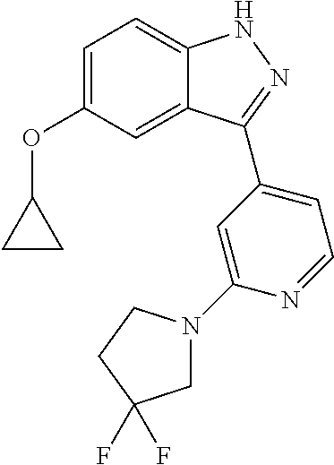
C1=C(OC2CC2)C=C2C(=C1)NN=C2C1=CC=NC(N2CC(F)(F)CC2)=C1
